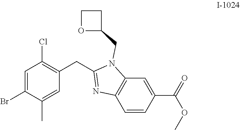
C1=C(C(=O)OC)C=CC2=C1N(CC1CCO1)C(CC1=C(Cl)C=C(Br)C(C)=C1)=N2
